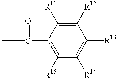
CC(C1=C([R15])C([R14])=C([R13])C([R12])=C1[R11])=O
